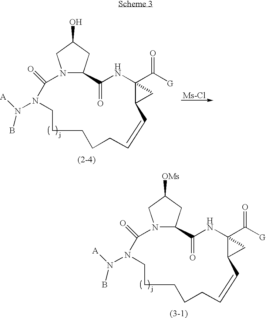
C12CC([OMs])CN1C(=O)N(N(B)[A])CCCCCC=CC1C(C([G])=O)(NC2=O)C1.C12CC(O)CN1C(=O)N(N(B)[A])CCCCCC=CC1C(C([G])=O)(NC2=O)C1.[Ms-Cl]
